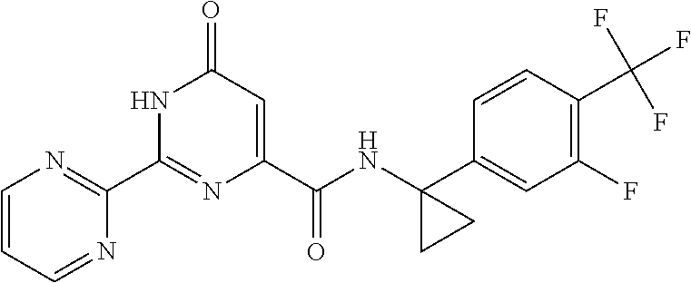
C1(C2=NC=CC=N2)=NC(C(NC2(C3=CC(F)=C(C(F)(F)F)C=C3)CC2)=O)=CC(=O)N1
